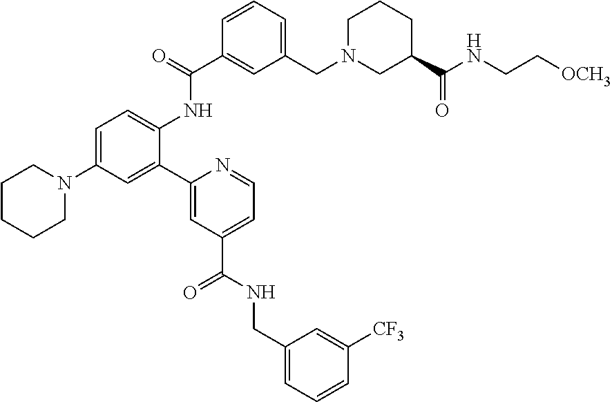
C1CCCN(C2=CC=C(NC(C3=CC(CN4CC(C(NCC[OCH3])=O)CCC4)=CC=C3)=O)C(C3=CC(C(NCC4=CC=CC([CF3])=C4)=O)=CC=N3)=C2)C1
